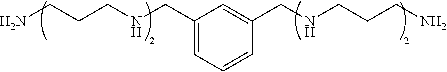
NCCCNCC1=CC=CC(CNCCCN)=C1
